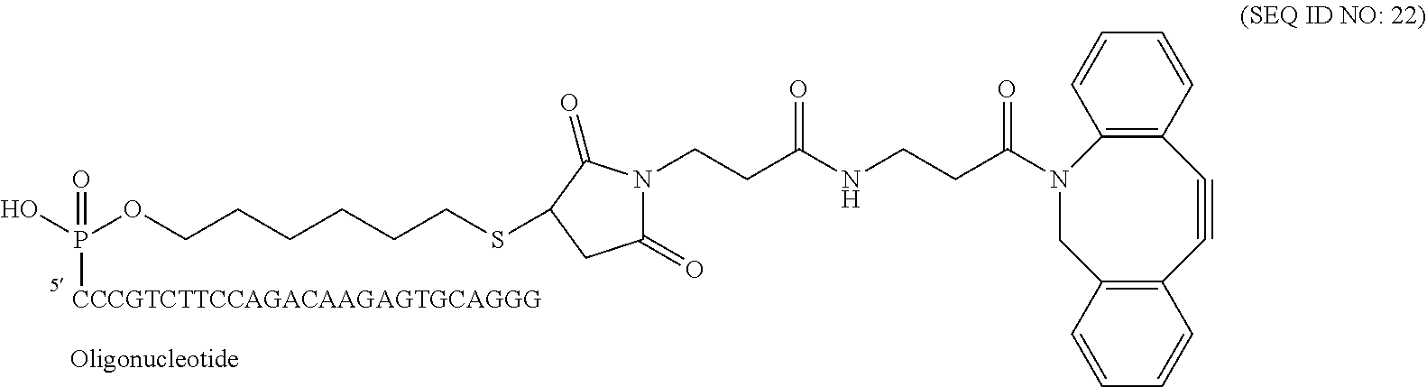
P(OCCCCCCSC1C(=O)N(CCC(NCCC(N2CC3=C(C#CC4=C2C=CC=C4)C=CC=C3)=O)=O)C(=O)C1)(O)([CCCGTCTTCCAGACAAGAGTGCAGGG])=O
